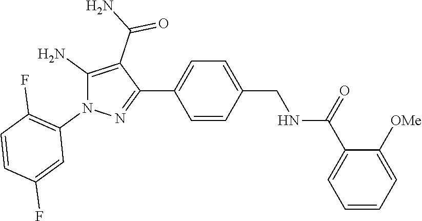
C1=CC=C([OMe])C(C(=O)NCC2=CC=C(C3=NN(C4=C(F)C=CC(F)=C4)C(N)=C3C(=O)N)C=C2)=C1
